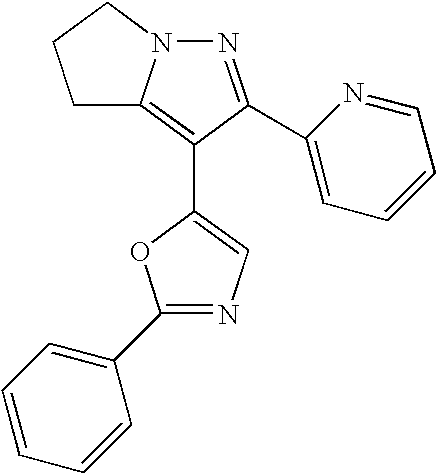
N1=C(C2=CC=CC=N2)C(C2=CN=C(C3=CC=CC=C3)O2)=C2N1CCC2
